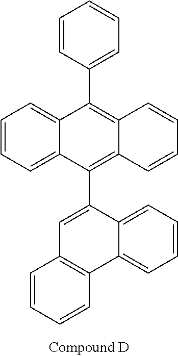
C1=CC(C2=C3C(=C(C4=CC5=C(C6=CC=CC=C46)C=CC=C5)C4=CC=CC=C24)C=CC=C3)=CC=C1
